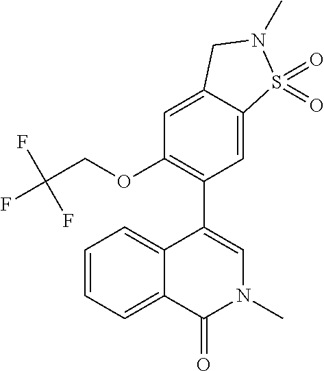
C1=CC=C2C(=C1)C(C1=C(OCC(F)(F)F)C=C3C(=C1)S(=O)(=O)N(C)C3)=CN(C)C2=O
